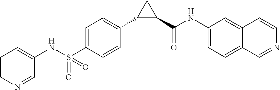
C1(NS(C2=CC=C(C3C(C(NC4=CC=C5C(=C4)C=CN=C5)=O)C3)C=C2)(=O)=O)=CC=CN=C1
